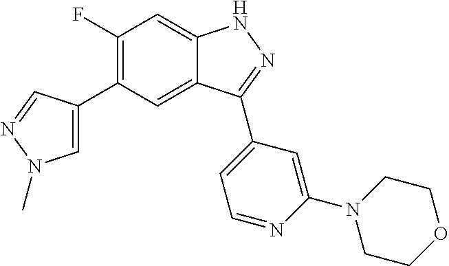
C1(F)=C(C2=CN(C)N=C2)C=C2C(=C1)NN=C2C1=CC=NC(N2CCOCC2)=C1
